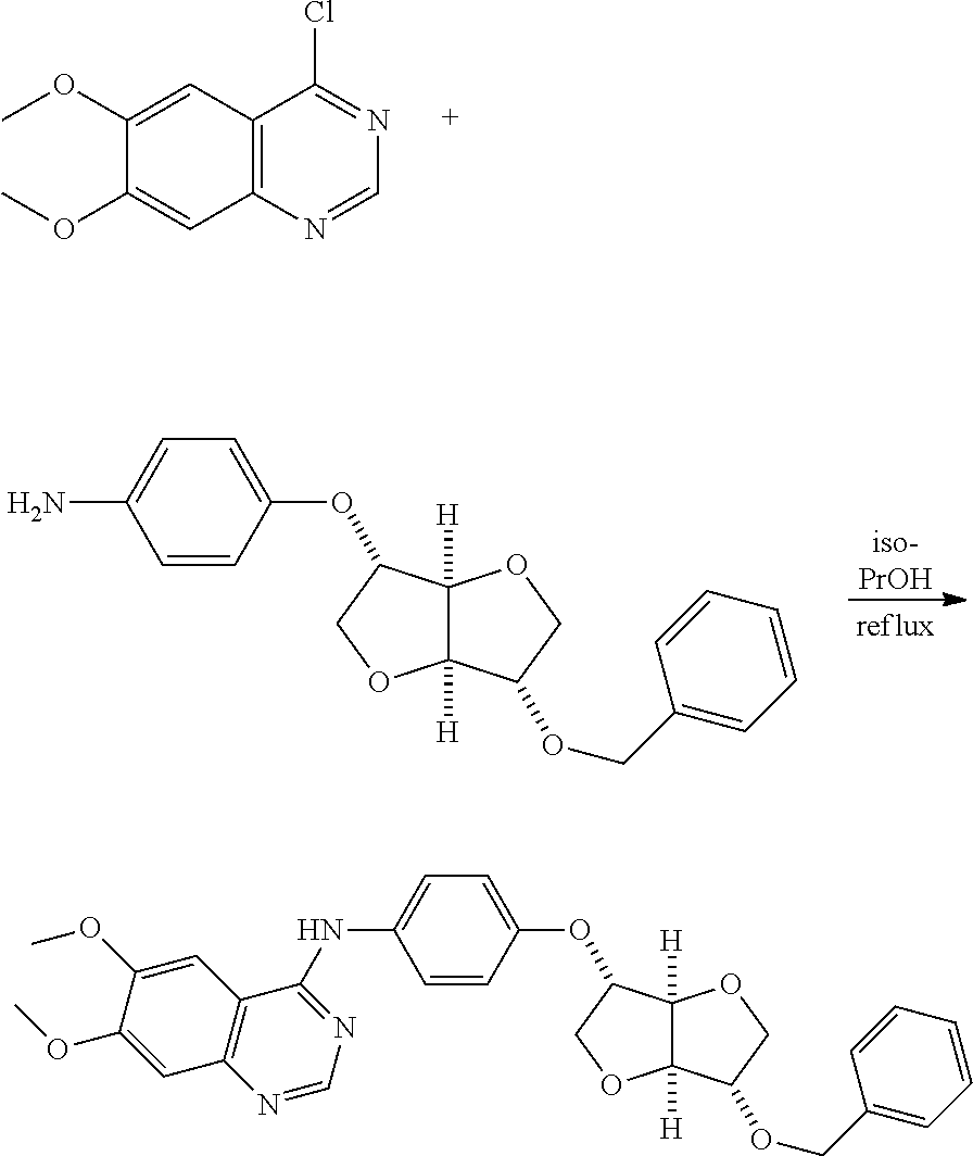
C12=C(N=CN=C1Cl)C=C(OC)C(OC)=C2.[iso-PrOH].O(C1C2([H])C([H])(OC1)C(OCC1=CC=CC=C1)CO2)C1=CC=C(N)C=C1.O(C1C2([H])C([H])(OC1)C(OCC1=CC=CC=C1)CO2)C1=CC=C(NC2=NC=NC3=C2C=C(OC)C(OC)=C3)C=C1
